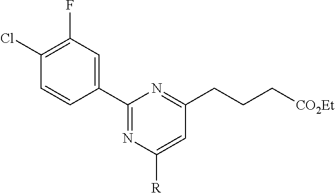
C1(C2=CC(F)=C(Cl)C=C2)=NC([R])=CC(CCC[CO2Et])=N1
